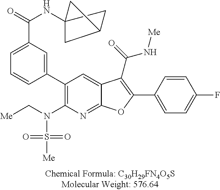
C1(C2=CC(C(=O)NC34CC(C3)C4)=CC=C2)=C(N(C[Me])S([Me])(=O)=O)N=C2C(=C1)C(C(=O)N[Me])=C(C1=CC=C(F)C=C1)O2
